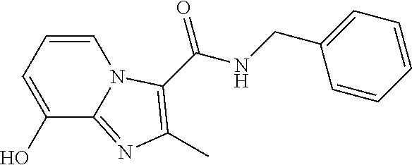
C1=CC=C(O)C2=NC(C)=C(C(NCC3=CC=CC=C3)=O)N12
